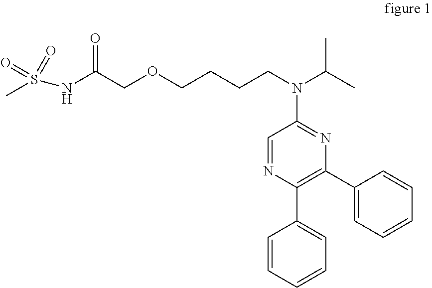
C1=CC=CC=C1C1=C(C2=CC=CC=C2)N=C(N(CCCCOCC(NS(C)(=O)=O)=O)C(C)C)C=N1
